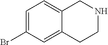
C1=C(Br)C=C2C(=C1)CNCC2
